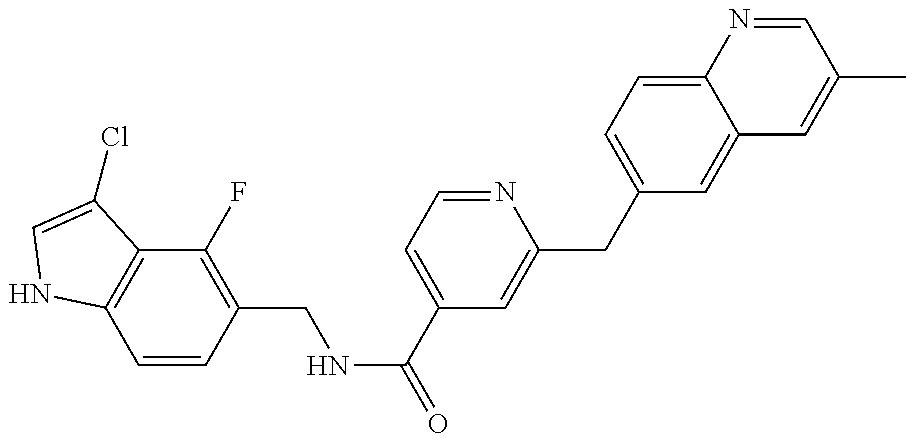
C1=CC(CNC(=O)C2=CC=NC(CC3=CC=C4C(=C3)C=C(C)C=N4)=C2)=C(F)C2=C1NC=C2Cl
